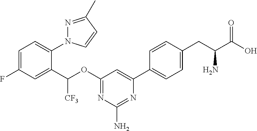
C1=C(F)C=C(C(OC2=NC(N)=NC(C3=CC=C(CC(C(O)=O)N)C=C3)=C2)[CF3])C(N2N=C(C)C=C2)=C1
